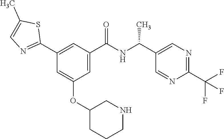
C1(OC2=CC(C3=NC=C(C)S3)=CC(C(NC(C3=CN=C(C(F)(F)F)N=C3)C)=O)=C2)CCCNC1
